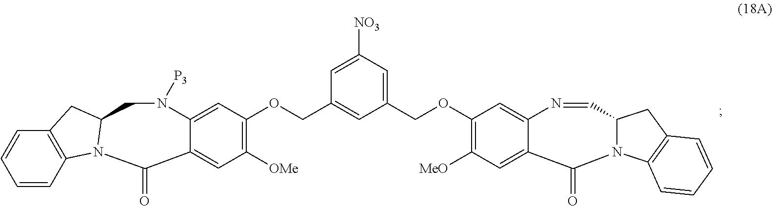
C1(OCC2=CC([NO3])=CC(COC3=C([OMe])C=C4C(=C3)N([P3])CC3N(C4=O)C4=C(C=CC=C4)C3)=C2)=C([MeO])C=C2C(=C1)N=CC1N(C3=C(C1)C=CC=C3)C2=O
